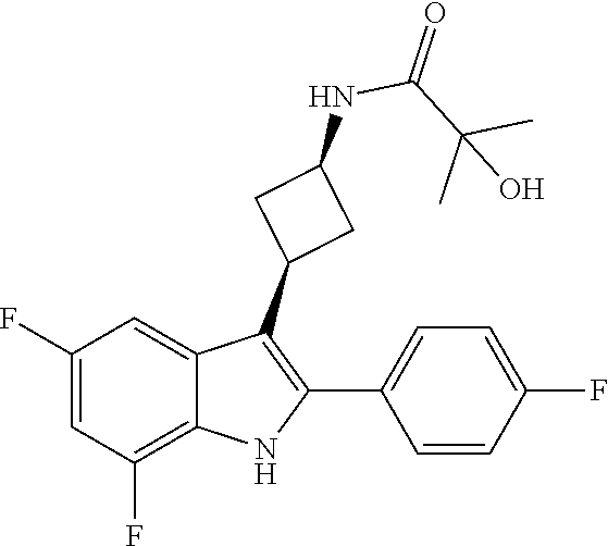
N(C(C(C)(O)C)=O)C1CC(C2=C(C3=CC=C(F)C=C3)NC3=C(F)C=C(F)C=C23)C1
